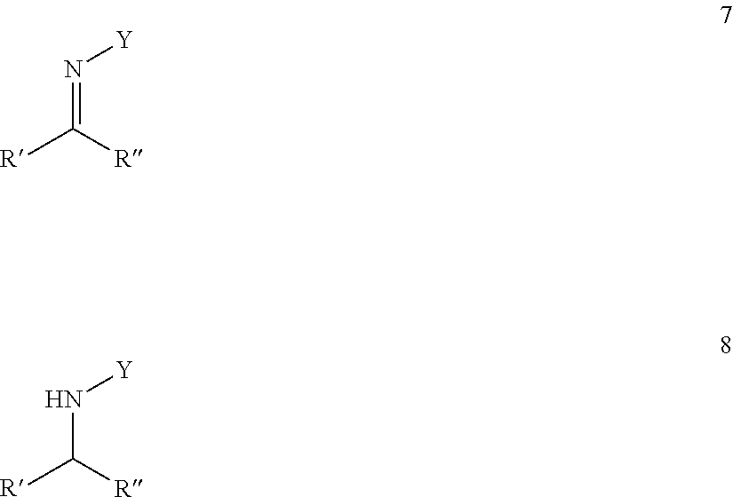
[R]C([R])=N[Y].[R]C([R])N[Y]
